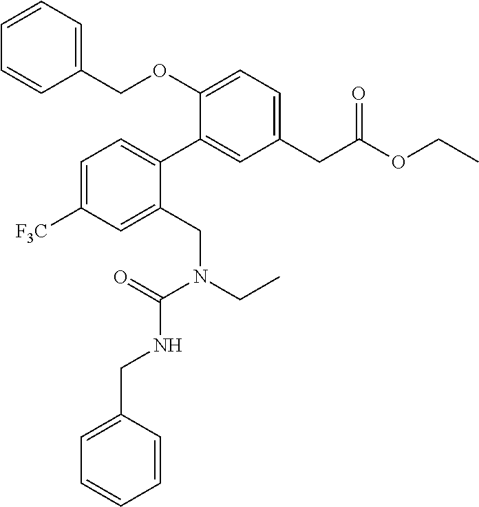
C1(COC2=CC=C(CC(OCC)=O)C=C2C2=CC=C([F3C])C=C2CN(CC)C(=O)NCC2=CC=CC=C2)=CC=CC=C1
